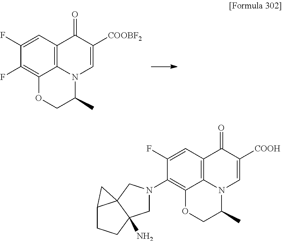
C1(F)=CC2=C3C(=C1F)OCC(C)N3C=C([COOBF2])C2=O.C1(F)=CC2=C3C(=C1N1CC4(N)C5(C1)C(CC4)C5)OCC(C)N3C=C([COOH])C2=O
